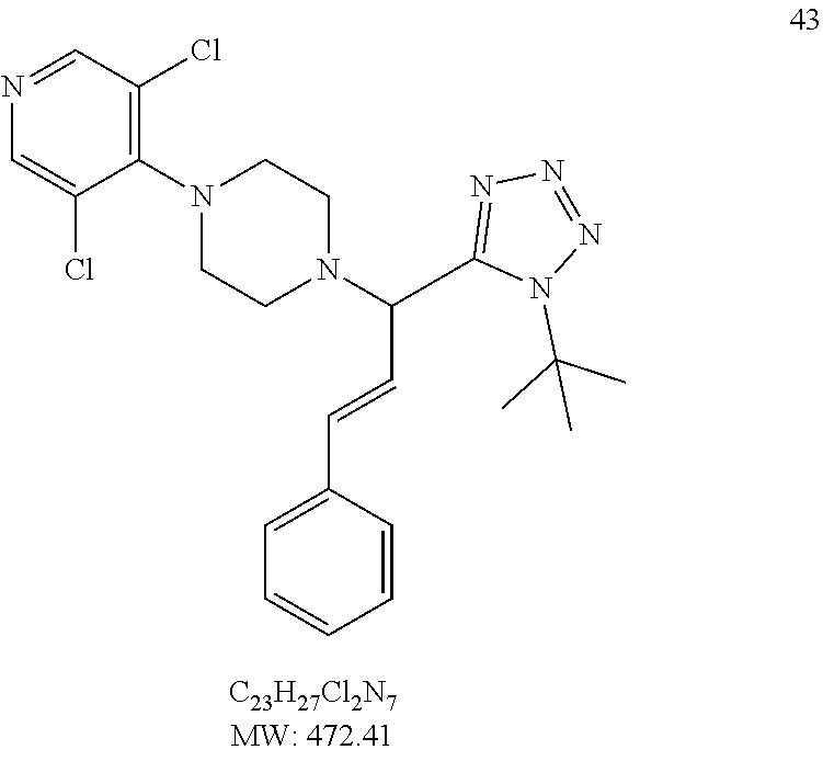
N1(C(C)(C)C)C(C(N2CCN(C3=C(Cl)C=NC=C3Cl)CC2)C=CC2=CC=CC=C2)=NN=N1
